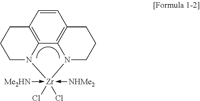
C1=CC2=C3C4=C1CCCN4[Zr](-[Me2HN])(-[NHMe2])(Cl)(Cl)N3CCC2
